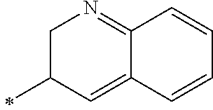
C1C(C)C=C2C(=N1)C=CC=C2
